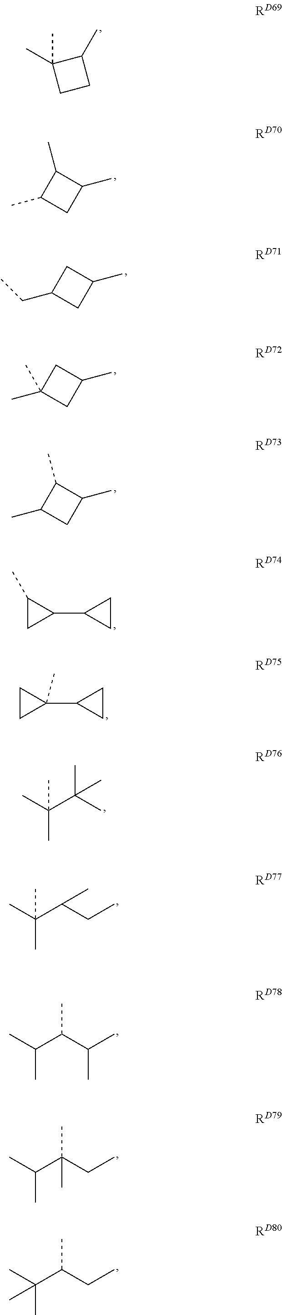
C1(C)C(C)(C)CC1.CC1CC(C)C1C.C(C1CC(C)C1)C.CC1(C)CC(C)C1.CC1CC(C)C1C.C1(C)CC1C1CC1.C1CC1(C1CC1)C.CC(C)(C(C)(C)C)C.CC(C)(C(CC)C)C.CC(C)C(C(C)C)C.CC(C)C(CC)(C)C.CC(C)(C(CC)C)C
